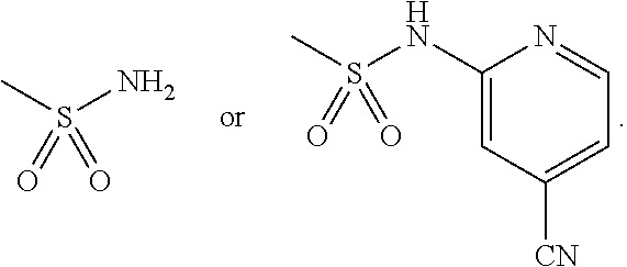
CS(NC1=CC([CN])=CC=N1)(=O)=O.CS(N)(=O)=O
